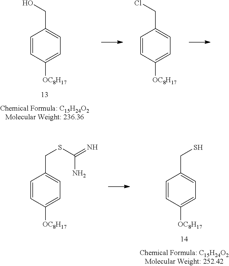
C1=CC([OC8H17])=CC=C1CO.C1=CC([OC8H17])=CC=C1CCl.C1=CC([OC8H17])=CC=C1CS.C1=CC([OC8H17])=CC=C1CSC(=N)N
